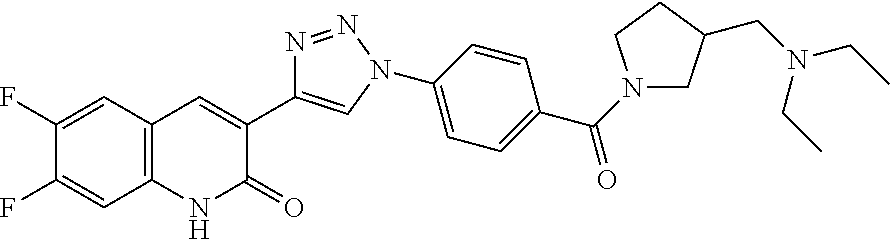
C1(F)=CC2=C(C=C1F)NC(=O)C(C1=CN(C3=CC=C(C(N4CC(CN(CC)CC)CC4)=O)C=C3)N=N1)=C2
